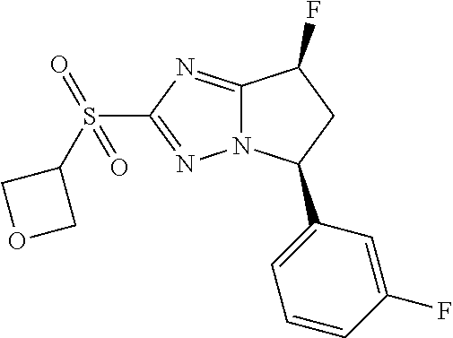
S(C1=NN2C(=N1)C(F)CC2C1=CC=CC(F)=C1)(=O)(=O)C1COC1
